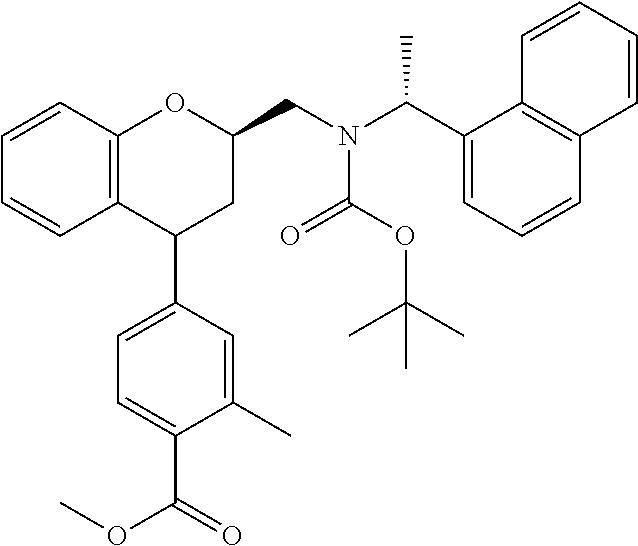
C12=C(C=CC=C1)OC(CN(C(C1=CC=CC3=C1C=CC=C3)C)C(OC(C)(C)C)=O)CC2C1=CC=C(C(OC)=O)C(C)=C1
